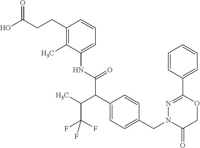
C(C(O)=O)CC1=C(C)C(NC(C(C2=CC=C(CN3C(=O)COC(C4=CC=CC=C4)=N3)C=C2)C(C(F)(F)F)C)=O)=CC=C1
